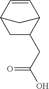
C1C(CC(O)=O)C2C=CC1C2
